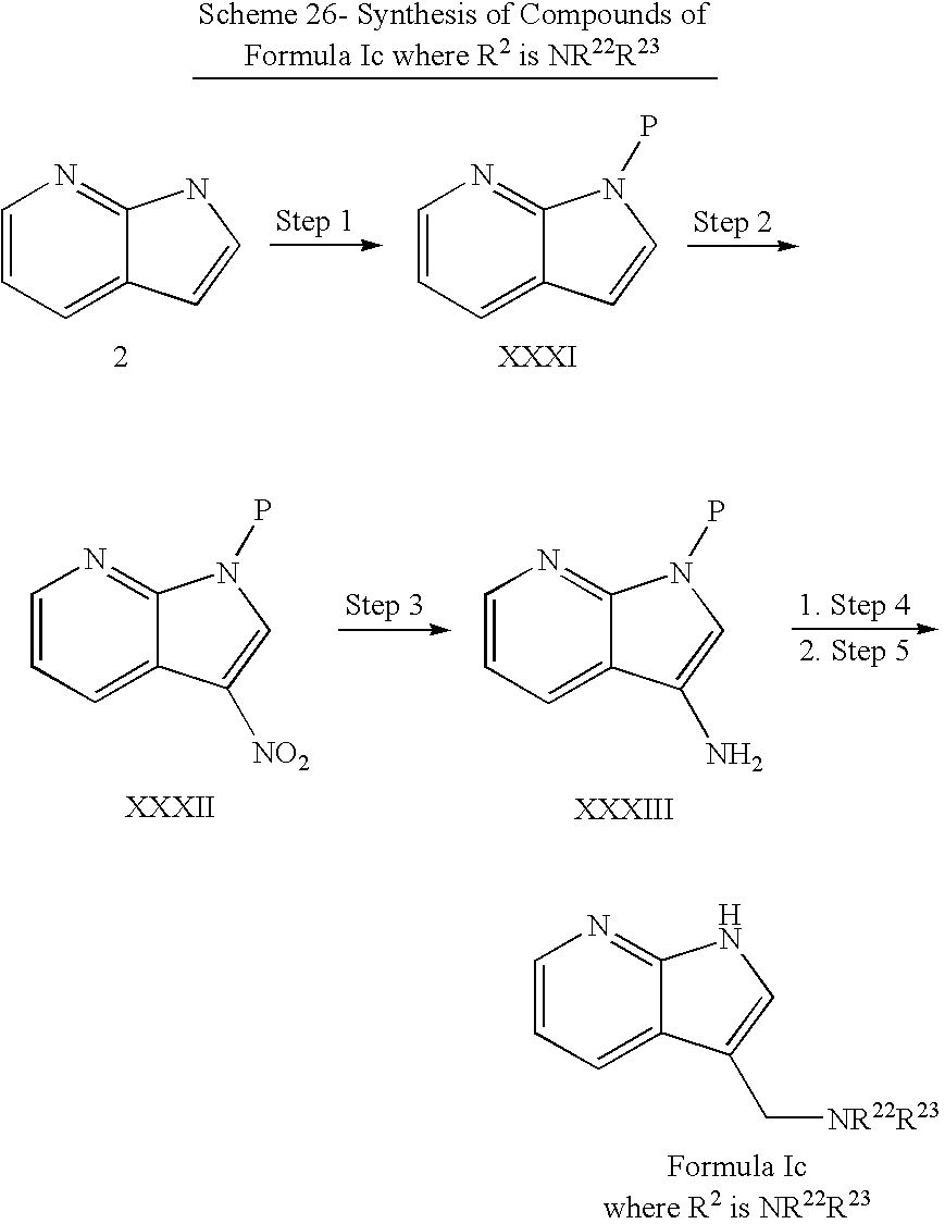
C1=CC=C2C(=N1)N(P)C=C2.C1=CC=C2C(=N1)NC=C2.C1=CC=C2C(=N1)N(P)C=C2[NO2].C1=CC=C2C(=N1)N(P)C=C2N.C1=CC=C2C(=N1)NC=C2C[NR22R23]
